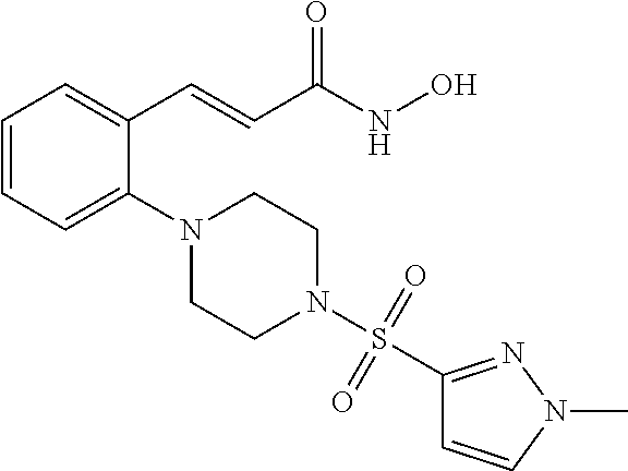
C1=CC=C(N2CCN(S(C3=NN(C)C=C3)(=O)=O)CC2)C(C=CC(NO)=O)=C1
